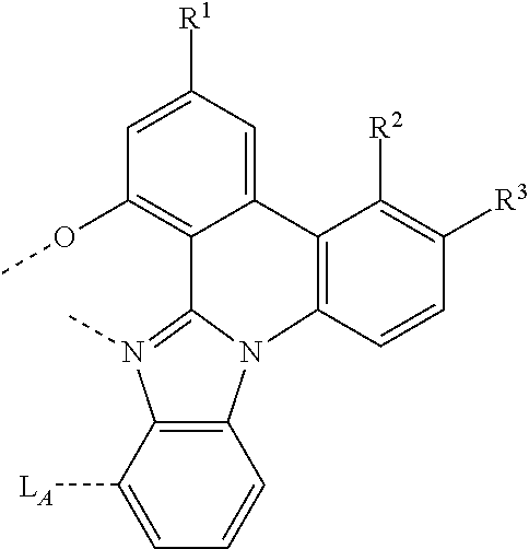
C12=C(C([LA])=CC=C1)N(C)=C1N2C2=C(C3=CC([R1])=CC(OC)=C13)C([R2])=C([R3])C=C2
